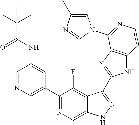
C1=NC=C(C2=NC=C3C(=C2F)C(C2=NC4=C(N2)C=CN=C4N2C=C(C)N=C2)=NN3)C=C1NC(C(C)(C)C)=O
